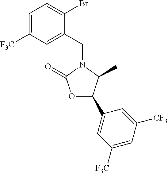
BrC1=CC=C([F3C])C=C1CN1C(=O)OC(C2=CC([F3C])=CC([CF3])=C2)C1C
